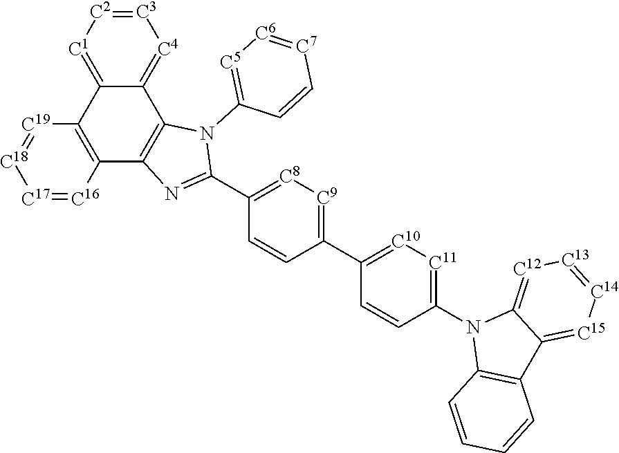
[C3]1=[C2][C1]=C2C(=[C4]1)C1=C(C3=C2[C19]=[C18][C17]=[C16]3)N=C(C2=[C8][C9]=C(C3=[C10][C11]=C(N4C5=C(C6=[C15][C14]=[C13][C12]=C46)C=CC=C5)C=C3)C=C2)N1C1=[C5][C6]=[C7]C=C1
